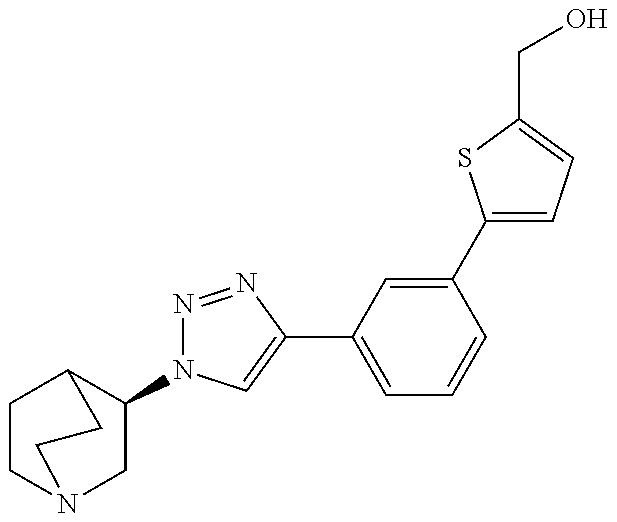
C1(N2N=NC(C3=CC=CC(C4=CC=C(CO)S4)=C3)=C2)CN2CCC1CC2
